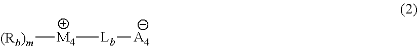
[M4]([Lb][A4])[(Rb)m]
